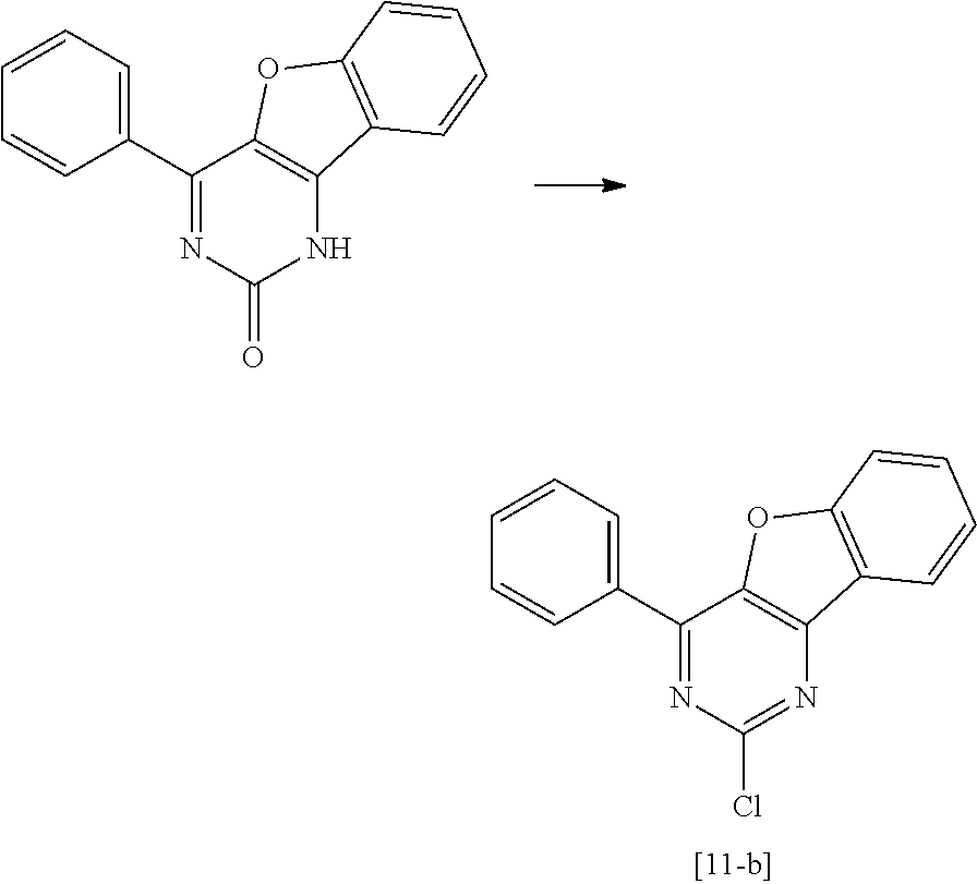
C1(C2=NC(=O)NC3=C2OC2=C3C=CC=C2)=CC=CC=C1.C1(C2=NC(Cl)=NC3=C2OC2=C3C=CC=C2)=CC=CC=C1
